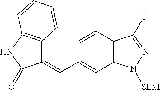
C1(C=C2C3=C(NC2=O)C=CC=C3)=CC2=C(C=C1)C(I)=NN2[SEM]
